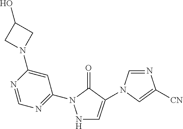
N1C=C(N2C=NC([CN])=C2)C(=O)N1C1=NC=NC(N2CC(O)C2)=C1
